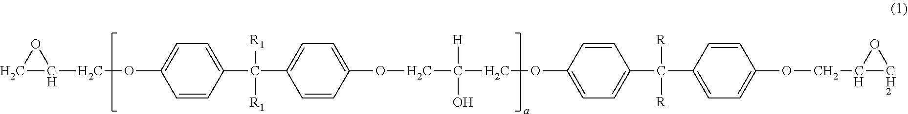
C1C(COC2=CC=C(C([R1])([R1])C3=CC=C(OCC(COC4=CC=C(C(C5=CC=C(OCC6[CH2]O6)C=C5)([R])[R])C=C4)([H])O)C=C3)C=C2)O1
